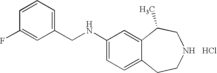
C(C1=CC=CC(F)=C1)NC1=CC=C2C(=C1)C(C)CNCC2.Cl
